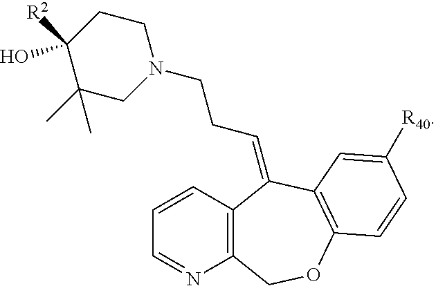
[R2]C1(O)C(C)(C)CN(CCC=C2C3=C(N=CC=C3)COC3=C2C=C([R40])C=C3)CC1
